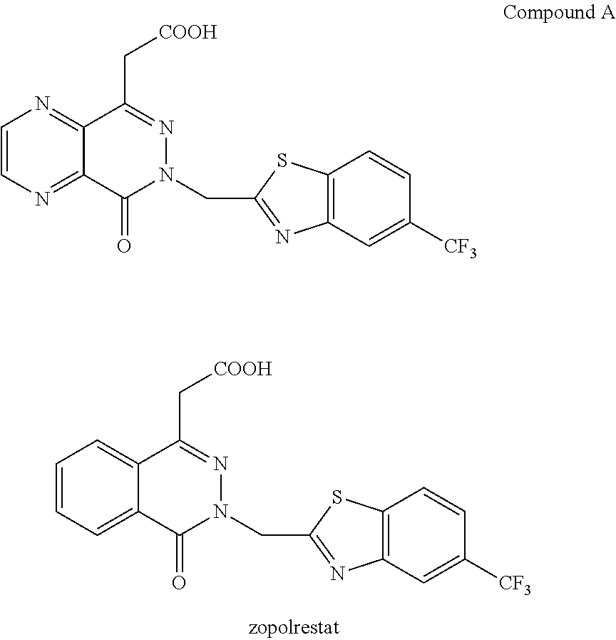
C1=CC=C2C(=C1)C(C[COOH])=NN(CC1=NC3=C(C=CC([CF3])=C3)S1)C2=O.C1=CN=C2C(=N1)C(C[COOH])=NN(CC1=NC3=C(C=CC([CF3])=C3)S1)C2=O
